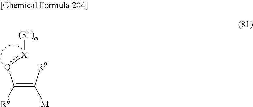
C(=C([R9])[M])([Q]:[X][(R4)m])[Rb]
